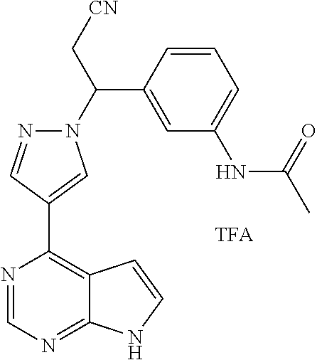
N1=CN=C2C(=C1C1=CN(C(C3=CC(NC(=O)C)=CC=C3)C[CN])N=C1)C=CN2
